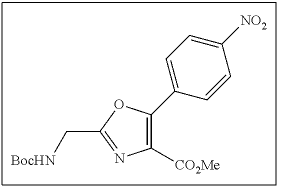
C1([CO2Me])=C(C2=CC=C([NO2])C=C2)OC(C[BocHN])=N1
